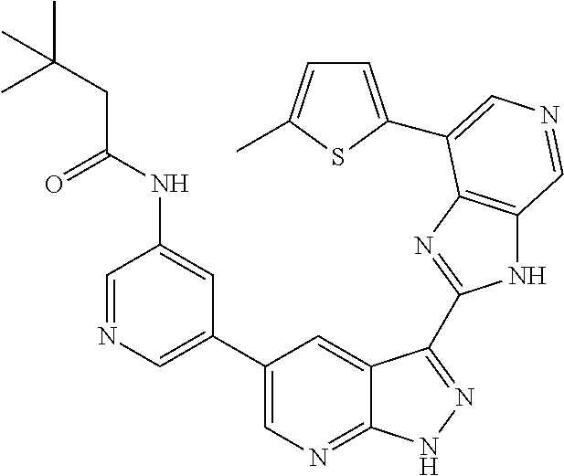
C1(C2=CN=CC(NC(CC(C)(C)C)=O)=C2)=CN=C2C(=C1)C(C1=NC3=C(N1)C=NC=C3C1=CC=C(C)S1)=NN2
